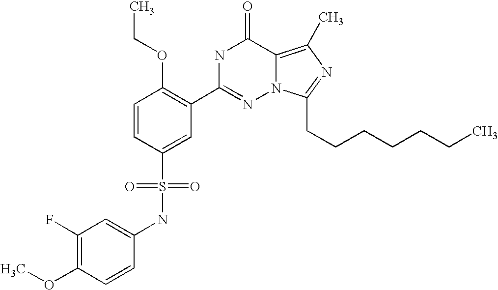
C1=CC(S(NC2=CC(F)=C(OC)C=C2)(=O)=O)=CC(C2=NN3C(=C(C)N=C3CCCCCCC)C(=O)N2)=C1OCC
